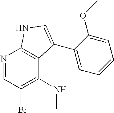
N1=CC(Br)=C(NC)C2=C1NC=C2C1=CC=CC=C1OC
